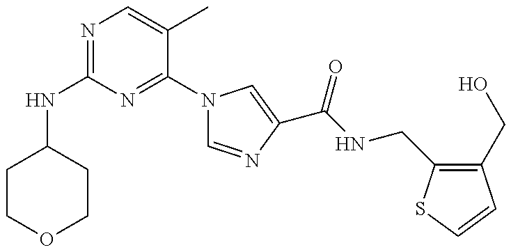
N(C1=NC=C(C)C(N2C=NC(C(=O)NCC3=C(CO)C=CS3)=C2)=N1)C1CCOCC1
